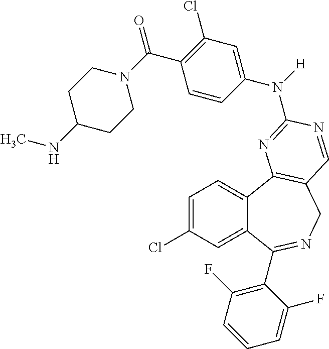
C1=C(Cl)C=C2C(=C1)C1=C(CN=C2C2=C(F)C=CC=C2F)C=NC(N(C2=CC(Cl)=C(C(N3CCC(NC)CC3)=O)C=C2)[H])=N1
